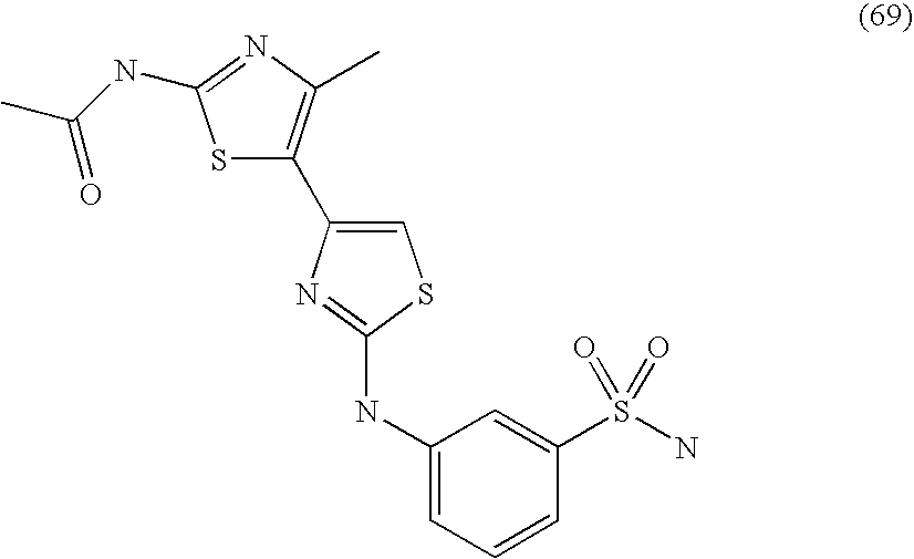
S1C(C2=CSC(NC3=CC=CC(S(N)(=O)=O)=C3)=N2)=C(C)N=C1NC(C)=O
